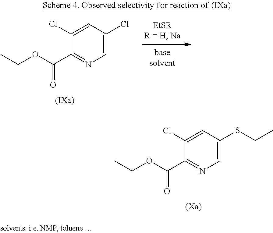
C1=C(Cl)C=C(Cl)C(C(OCC)=O)=N1.C1=C(SCC)C=C(Cl)C(C(OCC)=O)=N1
